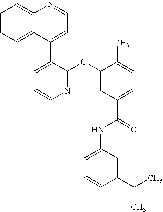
C1=CC=C2C(=C1)N=CC=C2C1=CC=CN=C1OC1=CC(C(=O)NC2=CC=CC(C(C)C)=C2)=CC=C1C
